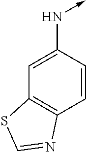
C1=CC2=C(C=C1N->C)SC=N2
